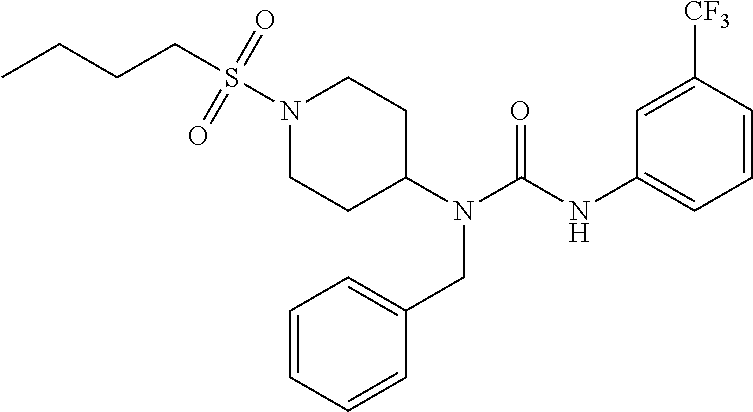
S(N1CCC(N(CC2=CC=CC=C2)C(=O)NC2=CC=CC([CF3])=C2)CC1)(=O)(=O)CCCC
